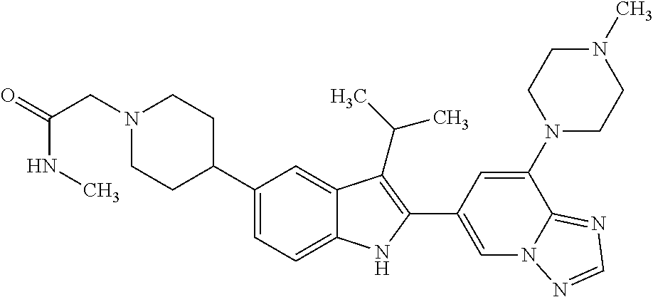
N1(CC(NC)=O)CCC(C2=CC=C3C(=C2)C(C(C)C)=C(C2=CN4C(=NC=N4)C(N4CCN(C)CC4)=C2)N3)CC1
